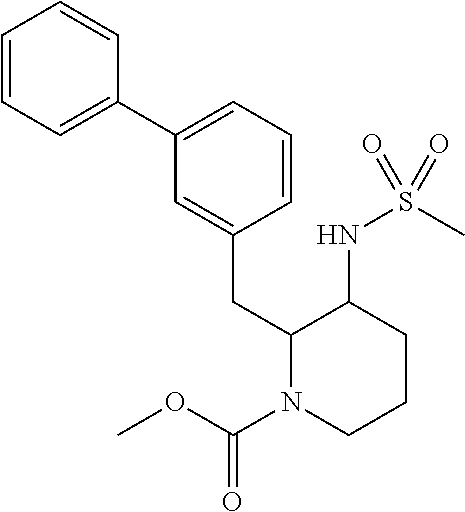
C1=C(CC2N(C(OC)=O)CCCC2NS(C)(=O)=O)C=CC=C1C1=CC=CC=C1
